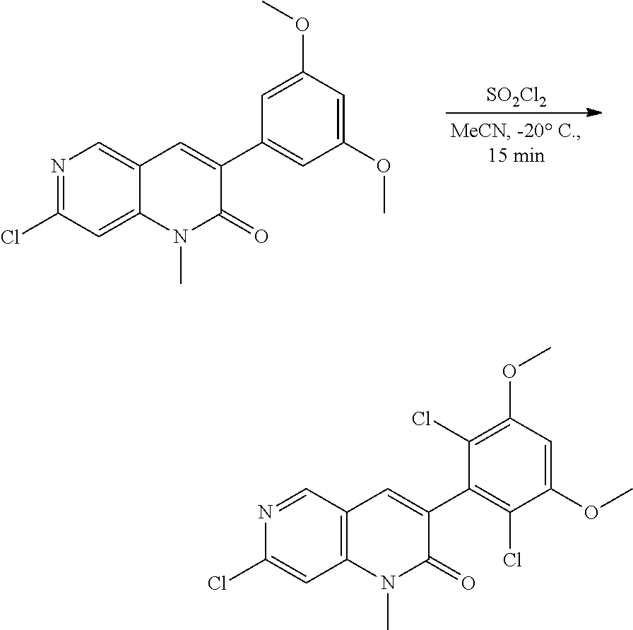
[SO2Cl2].ClC1=NC=C2C(=C1)N(C)C(=O)C(C1=CC(OC)=CC(OC)=C1)=C2.ClC1=CC2=C(C=N1)C=C(C1=C(Cl)C(OC)=CC(OC)=C1Cl)C(=O)N2C
